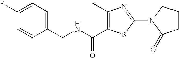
C1(F)=CC=C(CNC(=O)C2=C(C)N=C(N3C(=O)CCC3)S2)C=C1
